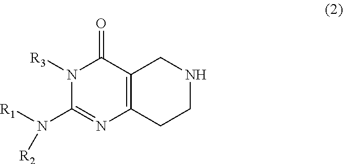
N1([R3])C(N([R1])[R2])=NC2=C(C1=O)CNCC2
